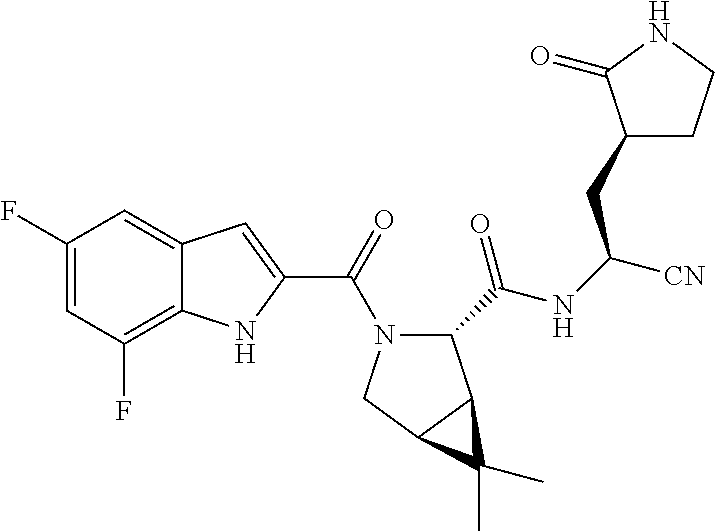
C1(F)=CC(F)=C2C(=C1)C=C(C(=O)N1C(C(NC([CN])CC3CCNC3=O)=O)C3C(C1)C3(C)C)N2
